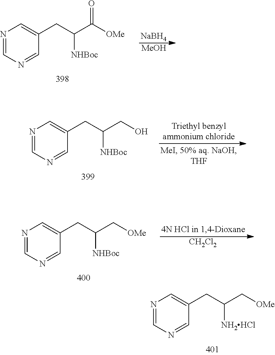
N1=CN=CC(CC(C([OMe])=O)[NHBoc])=C1.[NaBH4].[MeOH].N1=CN=CC(CC(C[OMe])[NHBoc])=C1.[CH2Cl2].N1=CN=CC(CC(C[OMe])[NH2HCl])=C1.N1=CN=CC(CC(CO)[NHBoc])=C1
